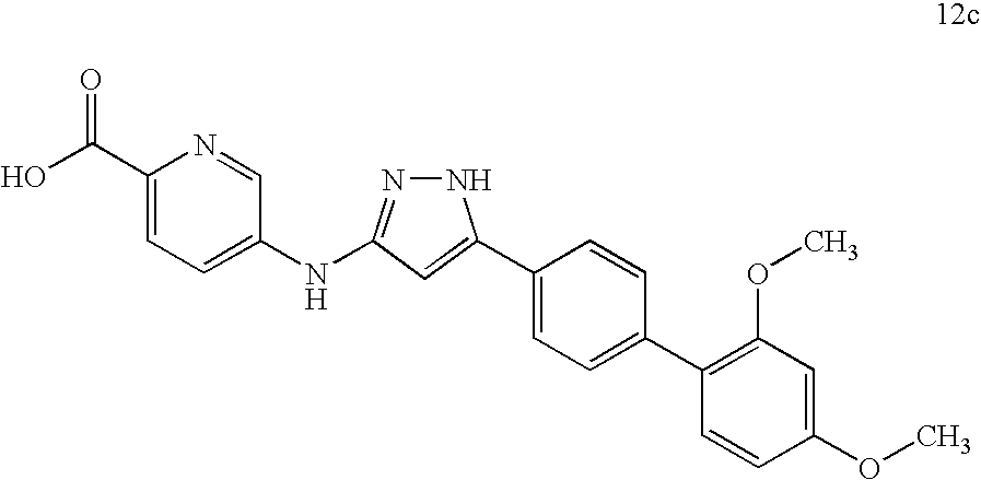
C1(C2=CC(NC3=CC=C(C(O)=O)N=C3)=NN2)=CC=C(C2=C(OC)C=C(OC)C=C2)C=C1
